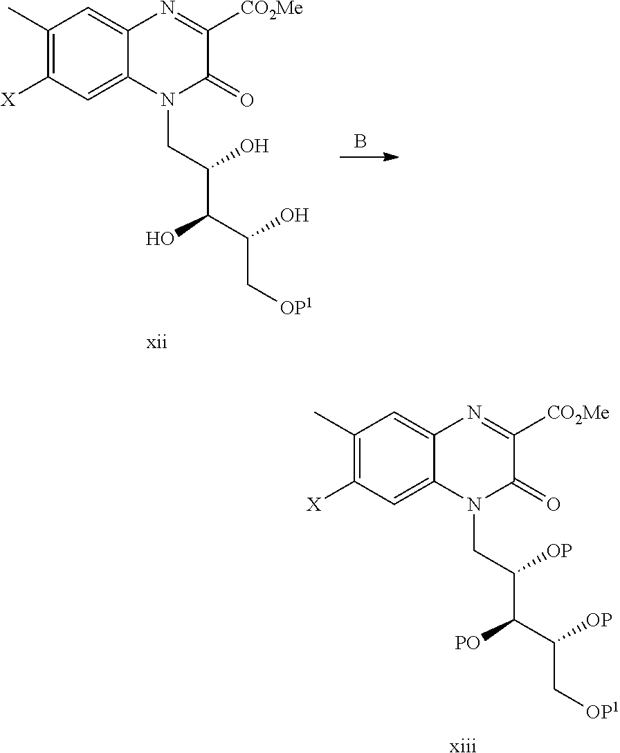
C1(C)=C([X])C=C2C(=C1)N=C([CO2Me])C(=O)N2CC(C(C([OP])C[OP1])[PO])[OP].[xiii].B.C1(C)=C([X])C=C2C(=C1)N=C([CO2Me])C(=O)N2CC(C(C(O)C[OP1])O)O.[xii]
